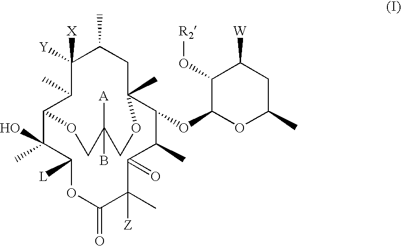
C12C(C)(O)C([L])OC(=O)C(C)([Z])C(=O)C(C)C(OC3OC(C)CC([W])C3O[R2])C(C)(CC(C)C([Y])([X])C1C)OCC(B)([A])CO2
